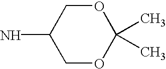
C1OC(C)(C)OCC1N
